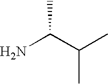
NC(C(C)C)C
